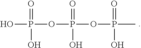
P(=O)(C)(O)OP(=O)(O)OP(O)(=O)O
